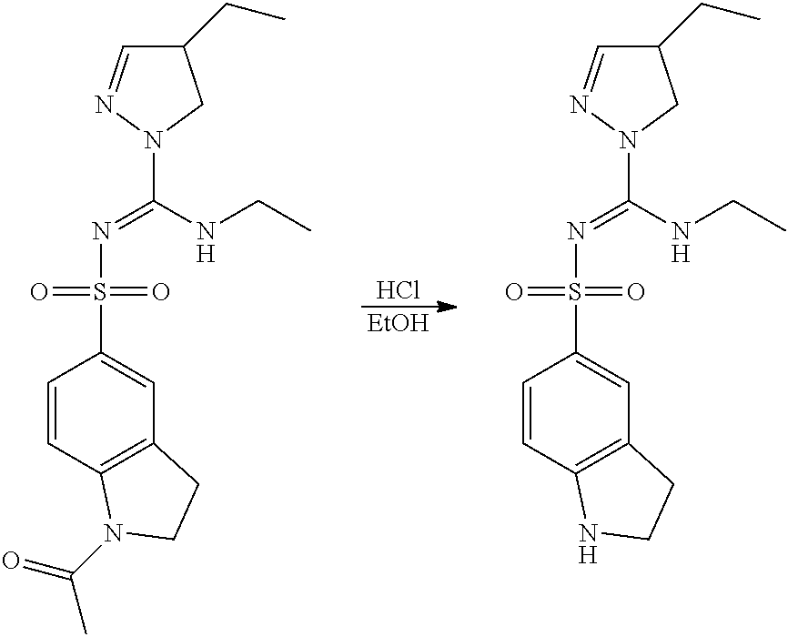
Cl.[EtOH].C1=CC2=C(C=C1S(N=C(NCC)N1N=CC(CC)C1)(=O)=O)CCN2C(=O)C.C1=CC2=C(C=C1S(N=C(NCC)N1N=CC(CC)C1)(=O)=O)CCN2
